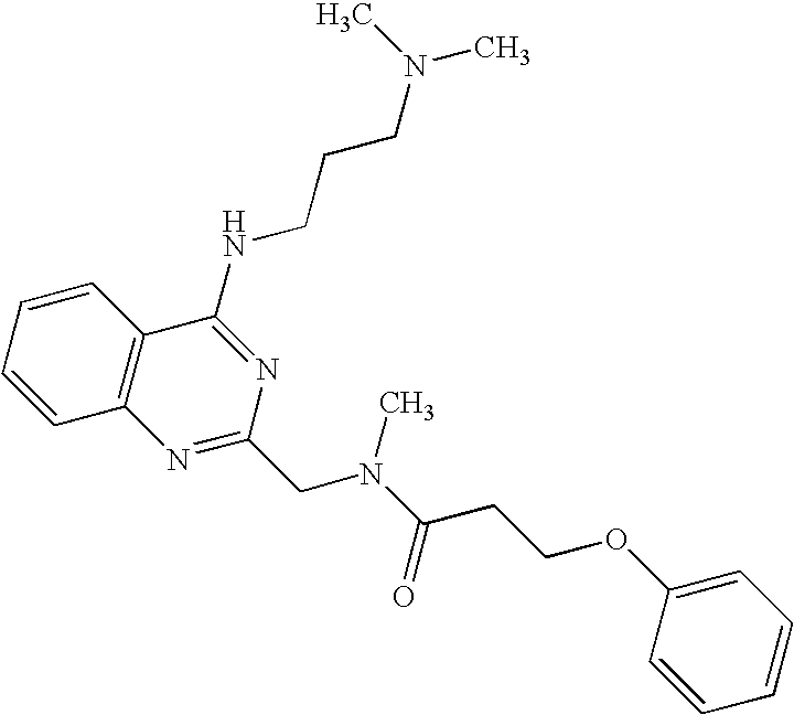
C1=CC=CC2=C1N=C(CN(C(=O)CCOC1=CC=CC=C1)C)N=C2NCCCN(C)C
